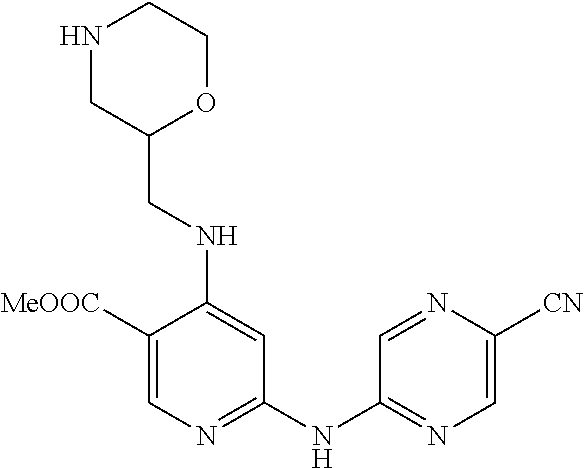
C1([MeOOC])=CN=C(NC2=NC=C([CN])N=C2)C=C1NCC1OCCNC1
